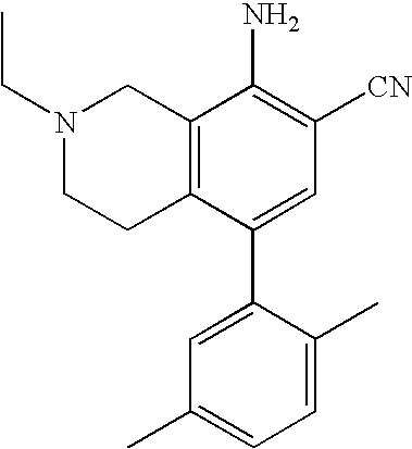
N1(CC)CCC2=C(C1)C(N)=C([CN])C=C2C1=CC(C)=CC=C1C
